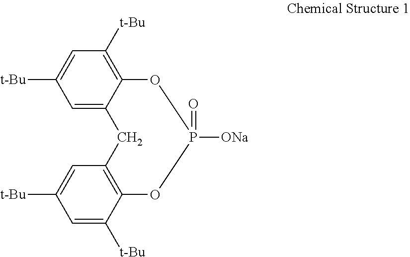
C1([t-Bu])=C2C(=CC([t-Bu])=C1)CC1=C(C([t-Bu])=CC([t-Bu])=C1)OP([ONa])(=O)O2
